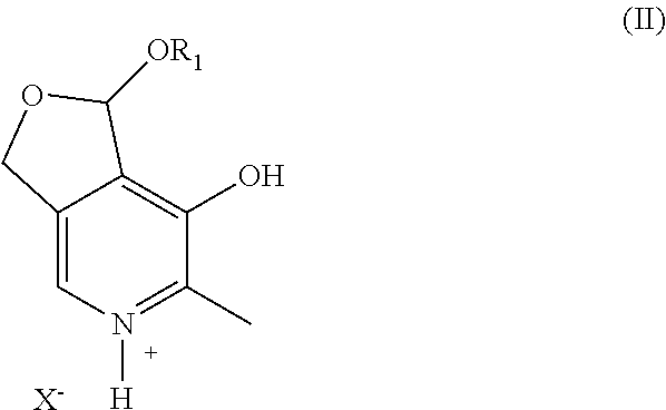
[H]N1=C(C)C(O)=C2C(=C1)COC2[OR1].[X-]
